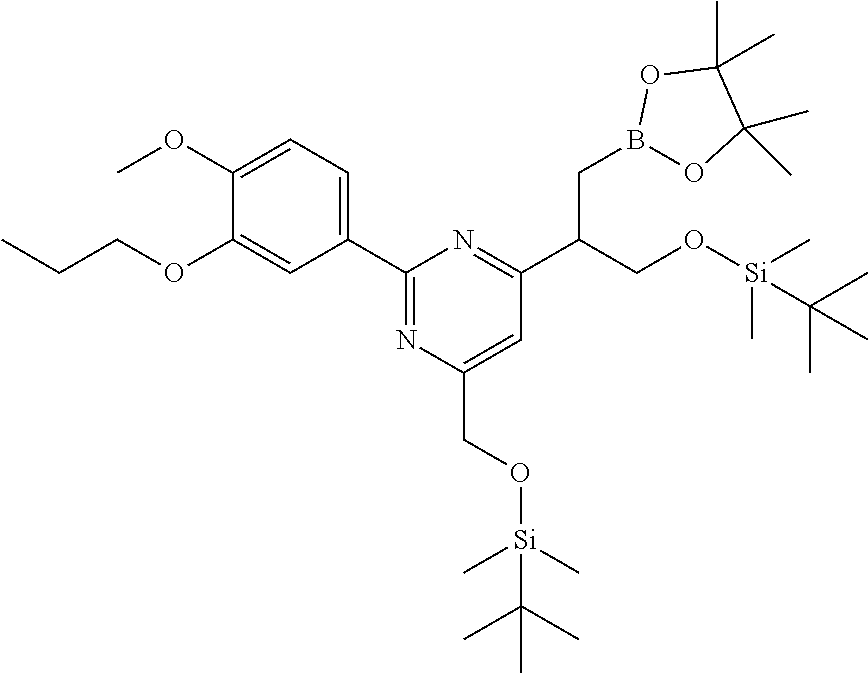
C1(OC)=CC=C(C2=NC(CO[Si](C)(C)C(C)(C)C)=CC(C(CO[Si](C)(C)C(C)(C)C)CB3OC(C)(C)C(C)(C)O3)=N2)C=C1OCCC
